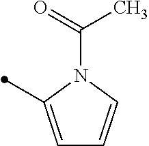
C1=C(C)N(C(=O)C)C=C1
